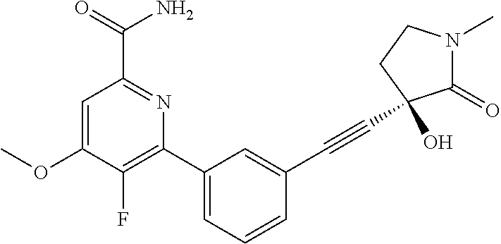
C1(OC)=CC(C(=O)N)=NC(C2=CC=CC(C#CC3(O)C(=O)N(C)CC3)=C2)=C1F
